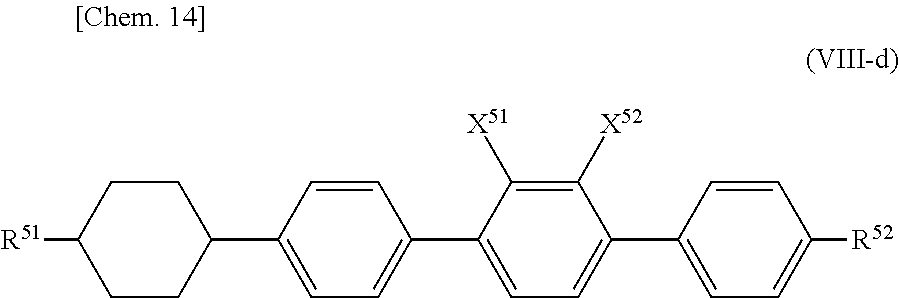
[R51]C1CCC(C2=CC=C(C3=CC=C(C4=CC=C([R52])C=C4)C([X52])=C3[X51])C=C2)CC1
